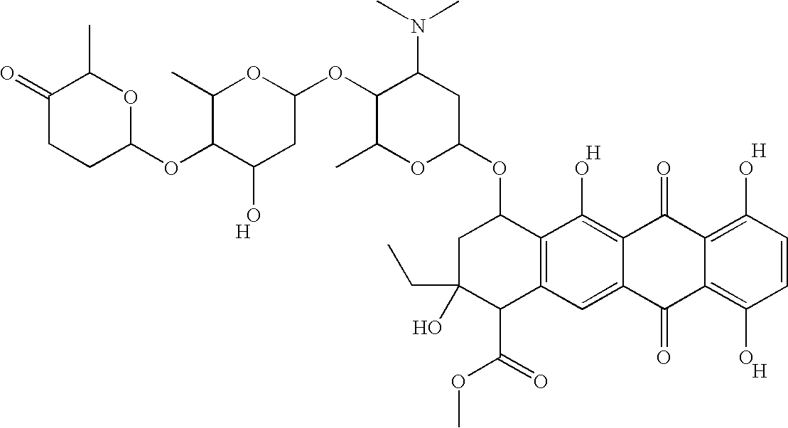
C1(=O)CCC(OC2C(O)CC(OC3C(C)OC(OC4CC(CC)(O)C(C(=O)OC)C5=C4C(O)=C4C(=C5)C(=O)C5=C(O)C=CC(O)=C5C4=O)CC3N(C)C)OC2C)OC1C.[H].[H].[H].[H]
